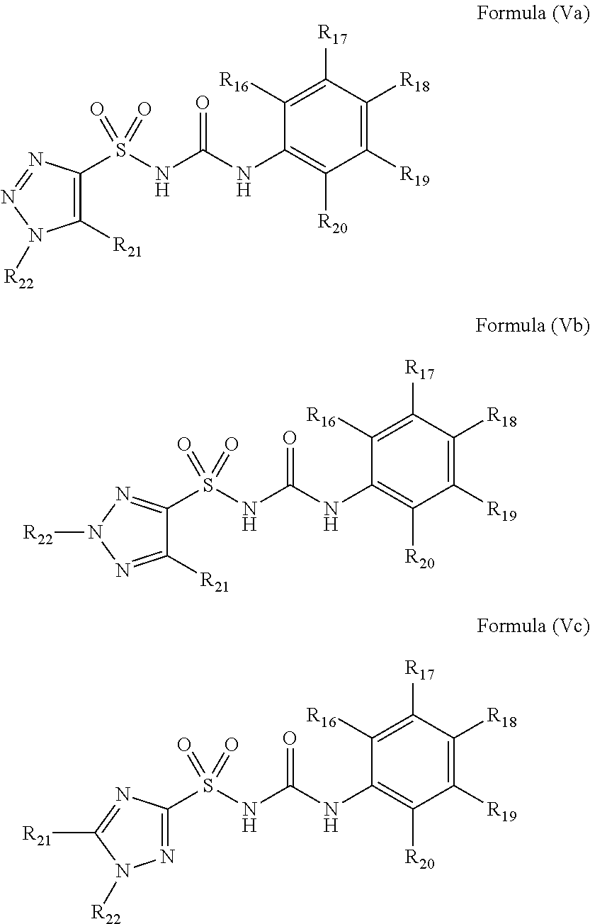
C1([R21])=C(S(NC(NC2=C([R20])C([R19])=C([R18])C([R17])=C2[R16])=O)(=O)=O)N=NN1[R22].C1([R21])=NN([R22])N=C1S(NC(NC1=C([R20])C([R19])=C([R18])C([R17])=C1[R16])=O)(=O)=O.N1=C(S(NC(NC2=C([R20])C([R19])=C([R18])C([R17])=C2[R16])=O)(=O)=O)N=C([R21])N1[R22]
